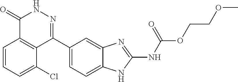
O(CCOC)C(=O)NC1=NC2=CC(C3=NNC(=O)C4=C3C(Cl)=CC=C4)=CC=C2N1
